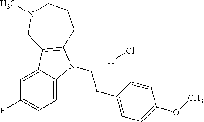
C1=C2C(=CC=C1F)N(CCC1=CC=C(OC)C=C1)C1=C2CN(C)CCC1.[H]Cl
